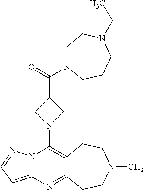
N12C(=CC=N1)N=C1C(=C2N2CC(C(=O)N3CCN(CC)CCC3)C2)CCN(C)CC1
